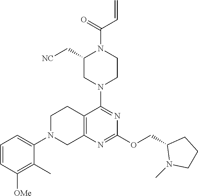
C12=C(N=C(OCC3N(C)CCC3)N=C1N1CCN(C(=O)C=C)C(C[NC])C1)CN(C1=CC=CC([OMe])=C1C)CC2
